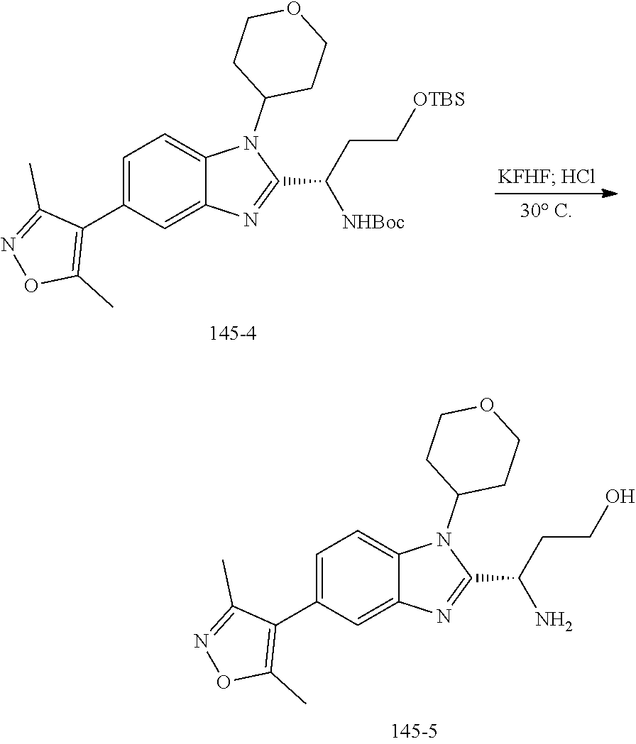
C12=CC=C(C3=C(C)ON=C3C)C=C1N=C(C(N)CCO)N2C1CCOCC1.C12=CC=C(C3=C(C)ON=C3C)C=C1N=C(C([NHBoc])CC[OTBS])N2C1CCOCC1
